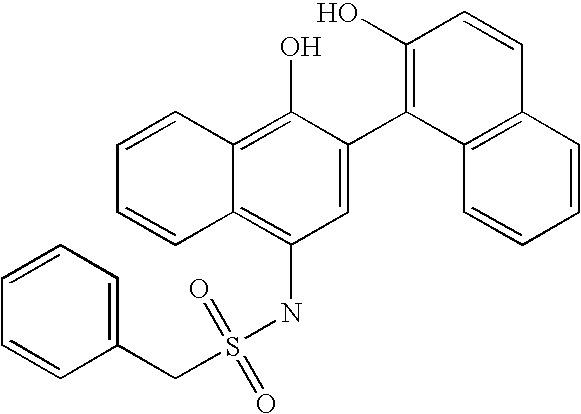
C(S(NC1=C2C(=C(O)C(C3=C(O)C=CC4=C3C=CC=C4)=C1)C=CC=C2)(=O)=O)C1=CC=CC=C1
